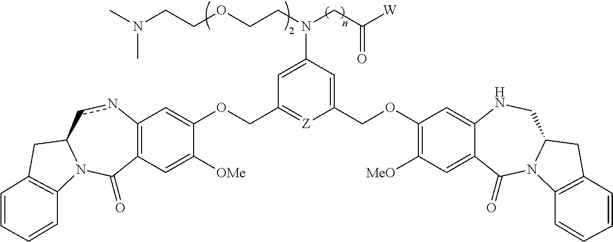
C12=C(C=C([OMe])C(OCC3=[Z]C(COC4=C([MeO])C=C5C(=C4)NCC4N(C5=O)C5=C(C4)C=CC=C5)=CC(N(CC([W])=O)CCOCCN(C)C)=C3)=C1)C(=O)N1C(cn2)CC2=C1C=CC=C2
